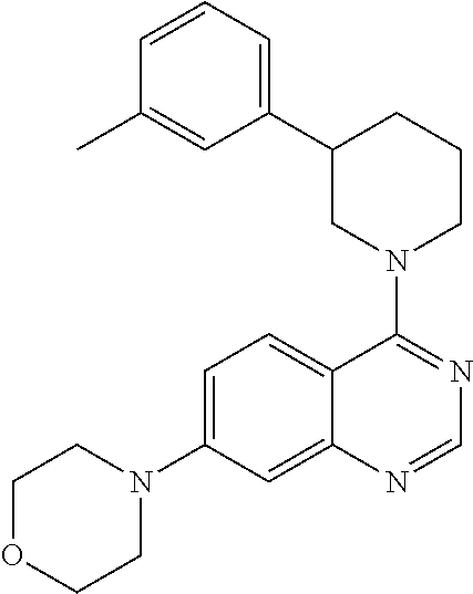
C1OCCN(C2=CC=C3C(=C2)N=CN=C3N2CCCC(C3=CC=CC(C)=C3)C2)C1
